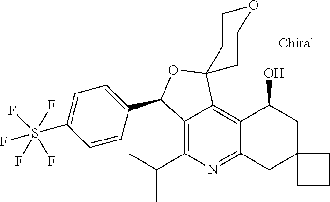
C12=C(C(C)C)N=C3C(=C1C1(OC2C2=CC=C(S(F)(F)(F)(F)F)C=C2)CCOCC1)C(O)CC1(C3)CCC1
